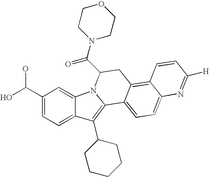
C12=C(C3CCCCC3)C3=CC=C(C(O)O)C=C3N1C(C(N1CCOCC1)=O)CC1=C3C(=CC=C21)N=C([H])C=C3
